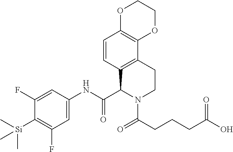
C1(F)=CC(NC(C2N(C(=O)CCCC(O)=O)CCC3=C2C=CC2=C3OCCO2)=O)=CC(F)=C1[Si](C)(C)C
